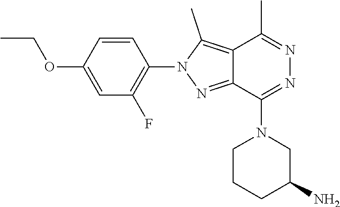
C1=C(OCC)C=CC(N2N=C3C(=C2C)C(C)=NN=C3N2CCCC(N)C2)=C1F
